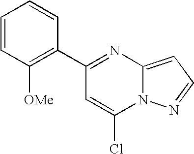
C1(C2=C([OMe])C=CC=C2)=NC2=CC=NN2C(Cl)=C1
